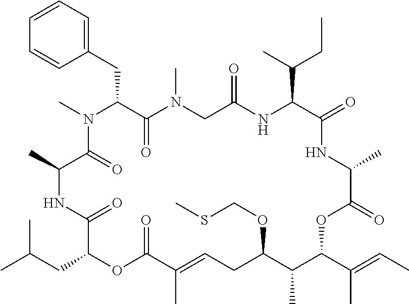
C1=CC=C(CC2C(=O)N(C)CC(=O)NC(C(C)CC)C(=O)NC(C)C(=O)OC(C(C)=CC)C(C)C(OCSC)CC=C(C)C(=O)OC(CC(C)C)C(=O)NC(C)C(=O)N2C)C=C1
